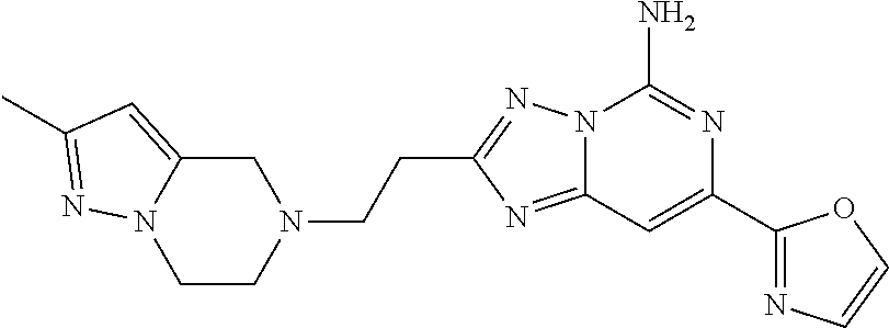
C12=NC(CCN3CC4=CC(C)=NN4CC3)=NN1C(N)=NC(C1=NC=CO1)=C2
